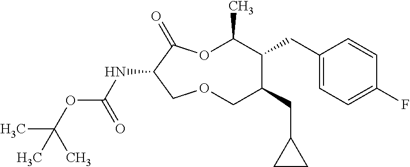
N(C1C(=O)OC(C)C(CC2=CC=C(F)C=C2)C(CC2CC2)COC1)C(OC(C)(C)C)=O
